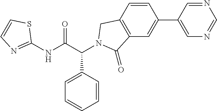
C1(NC(C(C2=CC=CC=C2)N2CC3=C(C=C(C4=CN=CN=C4)C=C3)C2=O)=O)=NC=CS1
